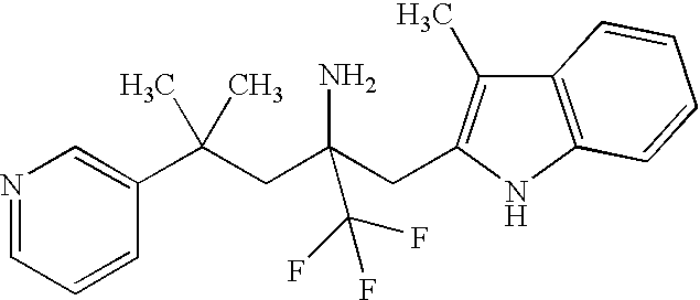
N1=CC=CC(C(CC(CC2=C(C)C3=C(N2)C=CC=C3)(N)C(F)(F)F)(C)C)=C1
